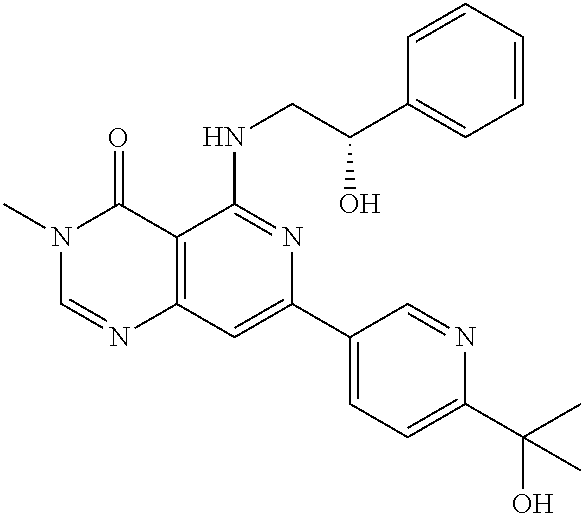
C12=C(C=C(C3=CC=C(C(C)(O)C)N=C3)N=C1NCC(C1=CC=CC=C1)O)N=CN(C)C2=O
